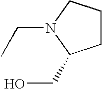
C1CCN(CC)C1CO
